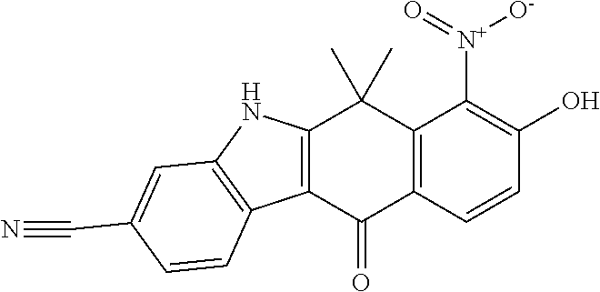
C12=C(NC3=C1C=CC(C#N)=C3)C(C)(C)C1=C(C2=O)C=CC(O)=C1[N+](=O)[O-]
